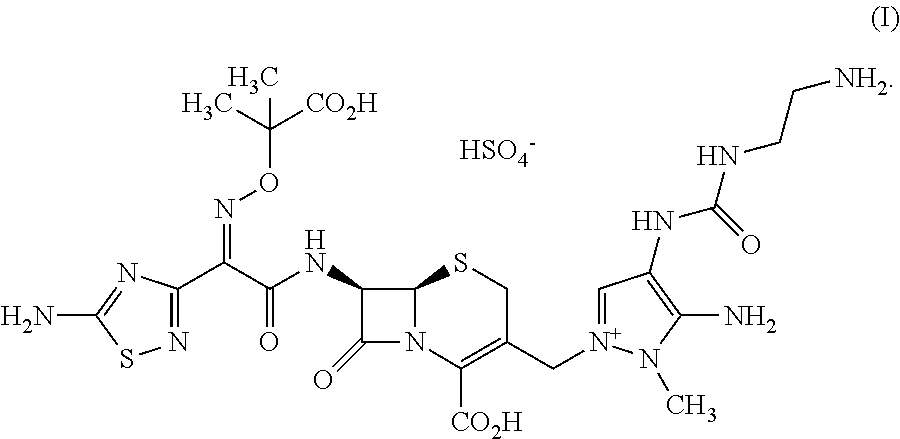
C1(C(C(=O)NC2C(=O)N3C2SCC(C[N+]2=CC(NC(=O)NCC[NH2])=C(N)N2C)=C3[CO2H])=NOC(C)(C)[CO2H])=NSC(N)=N1.[HSO4-]
